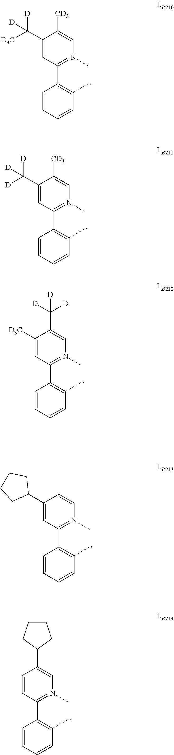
C1(C([D3C])([D])[D])=CC(C2=C(C)C=CC=C2)=N(C)C=C1[CD3].C1(C([D])([D])[D])=CC(C2=C(C)C=CC=C2)=N(C)C=C1[CD3].C1([D3C])=CC(C2=C(C)C=CC=C2)=N(C)C=C1C([D])([D])[D].C1(C2CCCC2)=CC(C2=C(C)C=CC=C2)=N(C)C=C1.C1=CC(C2=C(C)C=CC=C2)=N(C)C=C1C1CCCC1
